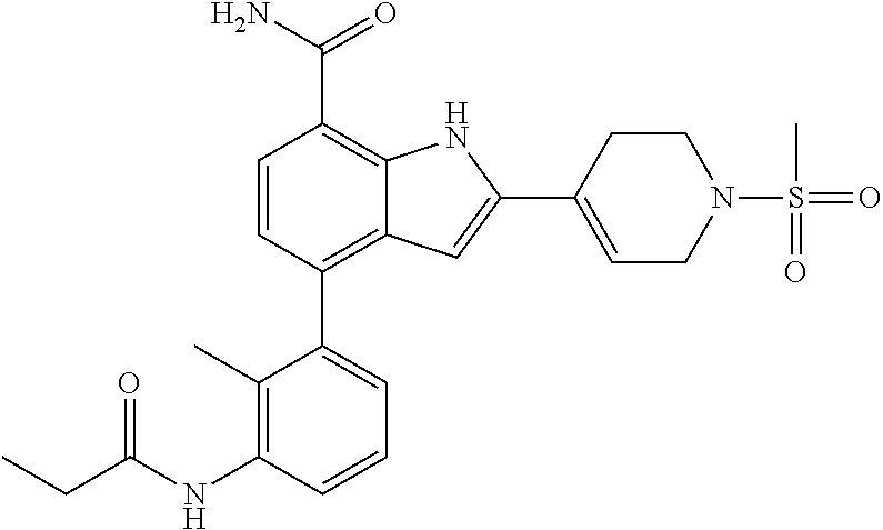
C1=C(C2=CC3=C(C4=CC=CC(NC(CC)=O)=C4C)C=CC(C(N)=O)=C3N2)CCN(S(=O)(C)=O)C1
